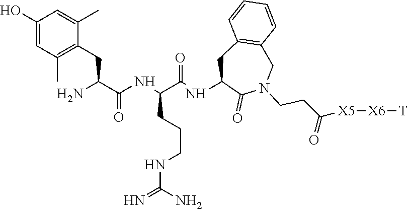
C1=CC=CC2=C1CC(NC(C(NC(=O)C(CC1=C(C)C=C(O)C=C1C)N)CCCNC(=N)N)=O)C(=O)N(CCC(=O)[X5][X6][T])C2
